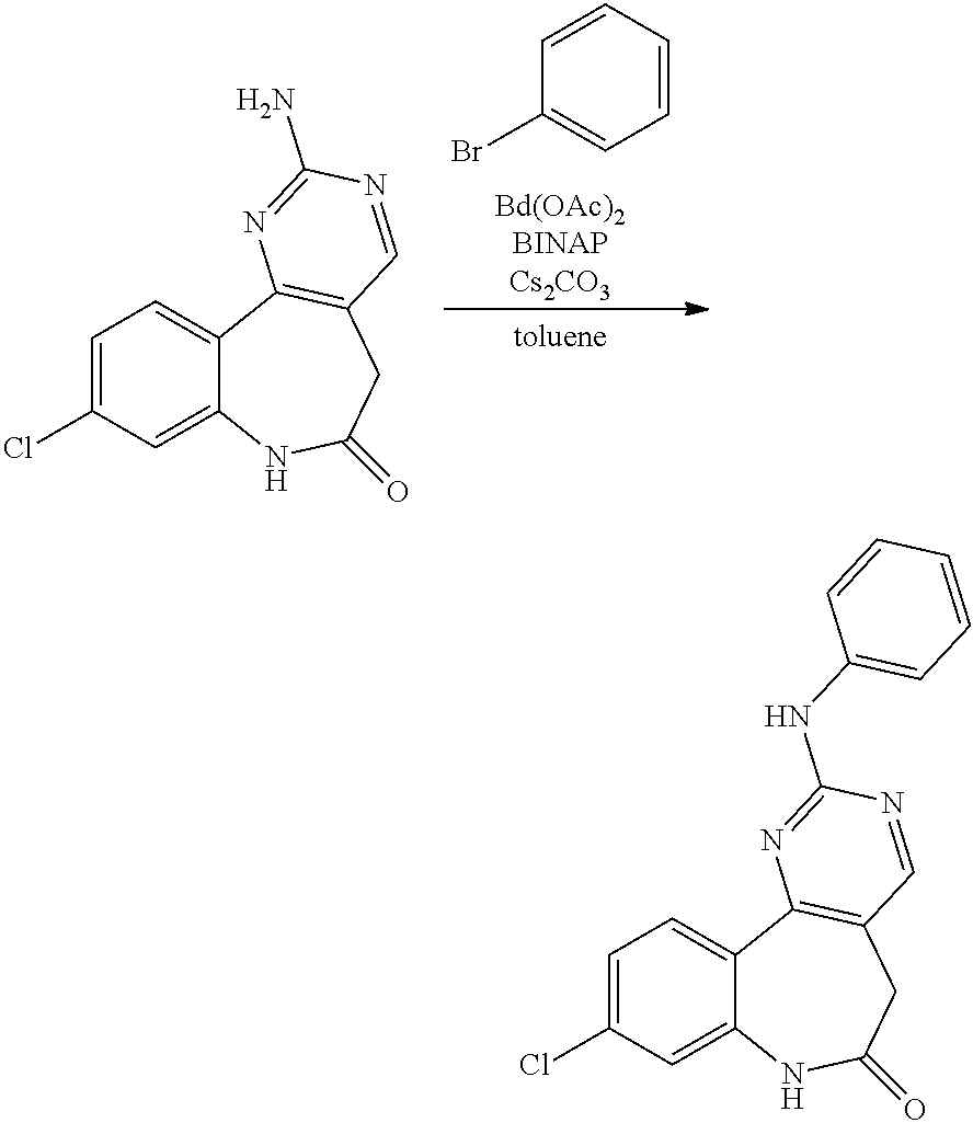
C1=CC=CC=C1Br.C1=C(Cl)C=C2C(=C1)C1=C(CC(=O)N2)C=NC(N)=N1.C1=C(Cl)C=C2C(=C1)C1=C(CC(=O)N2)C=NC(NC2=CC=CC=C2)=N1
